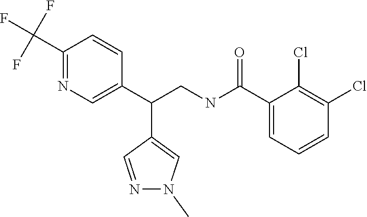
C1(C(CNC(C2=CC=CC(Cl)=C2Cl)=O)C2=CN=C(C(F)(F)F)C=C2)=CN(C)N=C1
